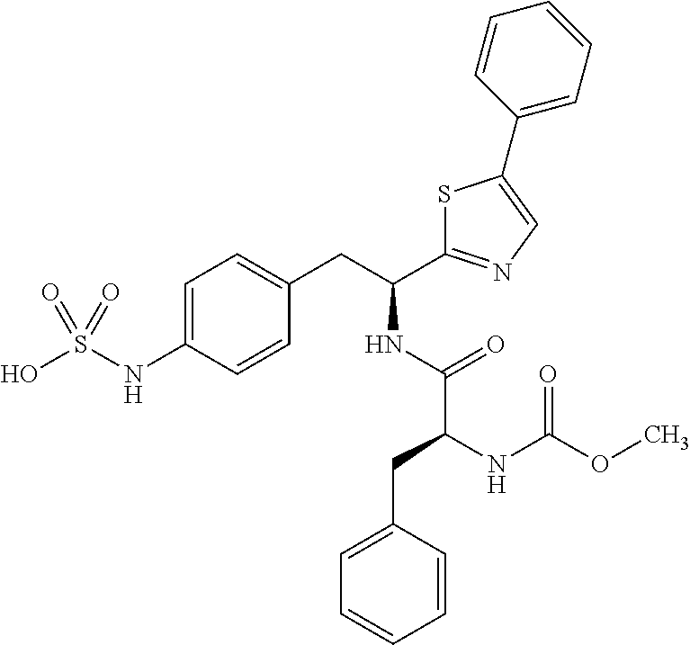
C1=C(NS(O)(=O)=O)C=CC(CC(C2=NC=C(C3=CC=CC=C3)S2)NC(C(CC2=CC=CC=C2)NC(OC)=O)=O)=C1
